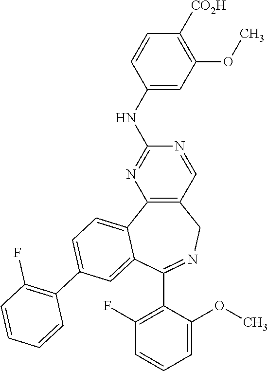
C12=C(C=NC(NC3=CC(OC)=C([CO2H])C=C3)=N1)CN=C(C1=C(F)C=CC=C1OC)C1=CC(C3=C(F)C=CC=C3)=CC=C21
